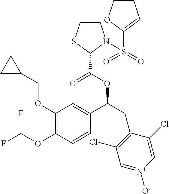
C1(OCC2CC2)=C(OC(F)F)C=CC(C(CC2=C(Cl)C=[N+]([O-])C=C2Cl)OC(C2N(S(=O)(=O)C3=CC=CO3)CCS2)=O)=C1
